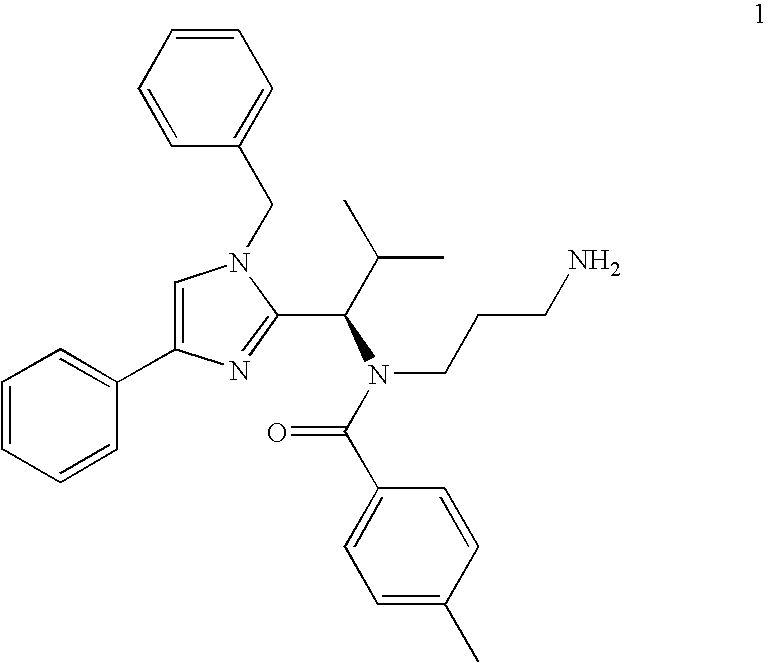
C1=CC=CC(C2=CN(CC3=CC=CC=C3)C(C(N(CCCN)C(C3=CC=C(C)C=C3)=O)C(C)C)=N2)=C1
